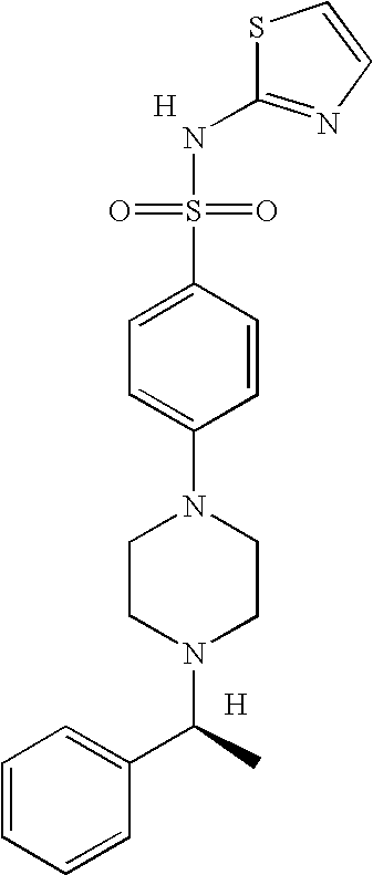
C1=C(S(=O)(=O)NC2=NC=CS2)C=CC(N2CCN(C(C)C3=CC=CC=C3)CC2)=C1.[H].[H]
